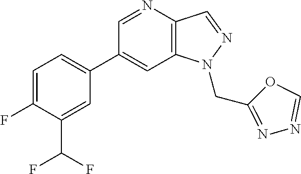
C1(C2=CC=C(F)C(C(F)F)=C2)=CC2=C(C=NN2CC2=NN=CO2)N=C1
